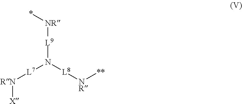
*[NR][L9]N([L7][RN][X])[L8][NR][**]
